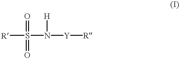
[R]S(N([Y][R])[H])(=O)=O
